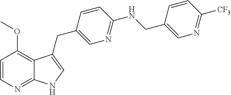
C1=CN=C2C(=C1OC)C(CC1=CN=C(NCC3=CN=C([CF3])C=C3)C=C1)=CN2
